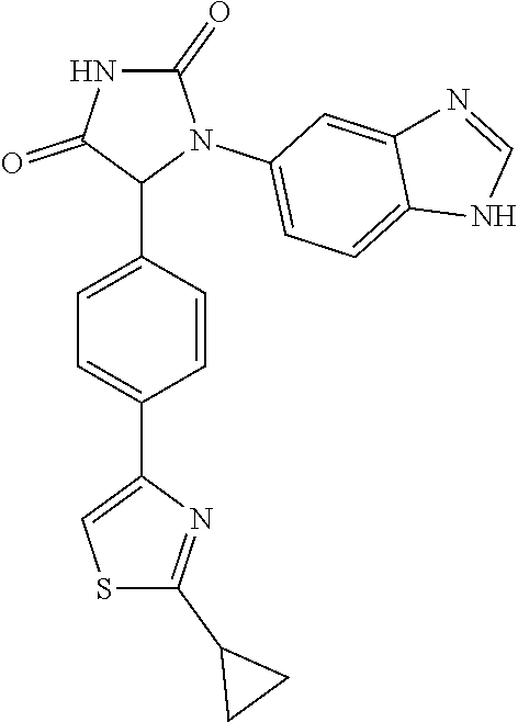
C1=C(C2N(C3=CC=C4C(=C3)N=CN4)C(=O)NC2=O)C=CC(C2=CSC(C3CC3)=N2)=C1
